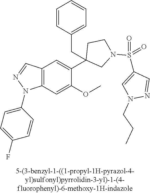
C12=C(C=C(OC)C(C3(CC4=CC=CC=C4)CN(S(C4=CN(CCC)N=C4)(=O)=O)CC3)=C1)N(C1=CC=C(F)C=C1)N=C2
